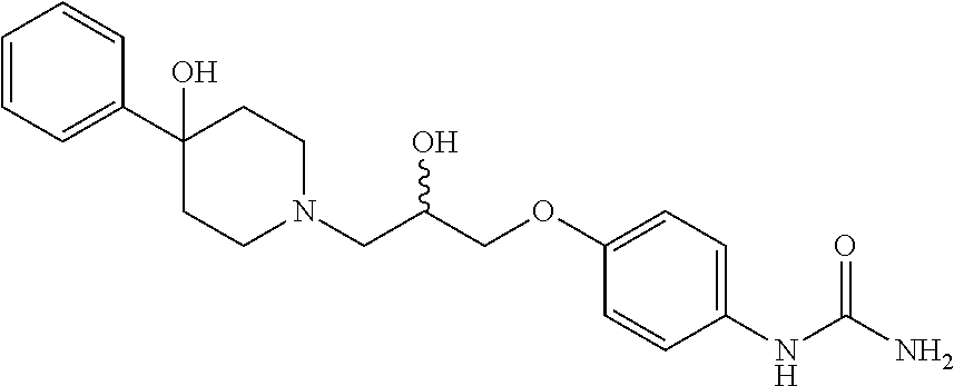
C1=CC=CC(C2(O)CCN(CC(COC3=CC=C(NC(N)=O)C=C3)O)CC2)=C1
